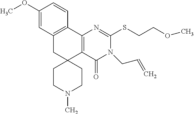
C1(OC)=CC2=C(C=C1)C1=C(C3(C2)CCN(C)CC3)C(=O)N(CC=C)C(SCCOC)=N1
